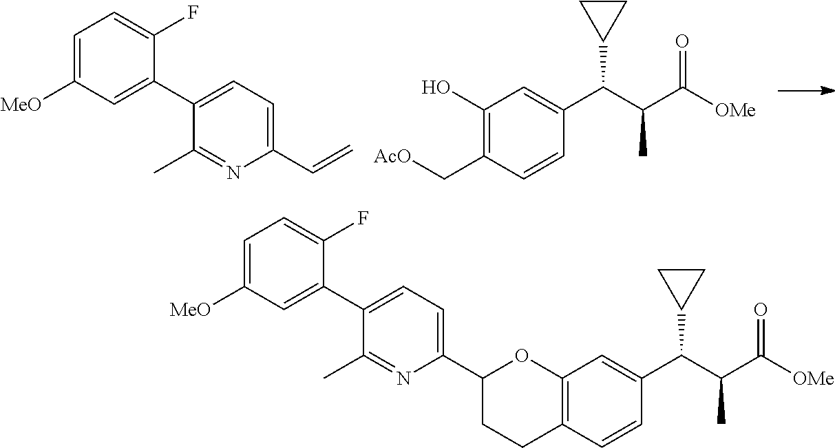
[AcO]CC1=C(O)C=C(C(C(C([OMe])=O)C)C2CC2)C=C1.C1=C([MeO])C=C(C2=CC=C(C=C)N=C2C)C(F)=C1.C12=C(C=C(C(C(C([OMe])=O)C)C3CC3)C=C1)OC(C1=CC=C(C3=CC([MeO])=CC=C3F)C(C)=N1)CC2
